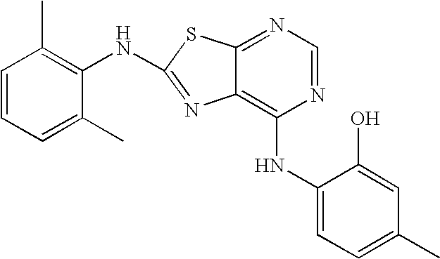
C1=CC=C(C)C(NC2=NC3=C(NC4=CC=C(C)C=C4O)N=CN=C3S2)=C1C
